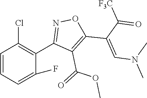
C1=CC=C(F)C(C2=NOC(C(=CN(C)C)C(=O)[F3C])=C2C(=O)OC)=C1Cl
